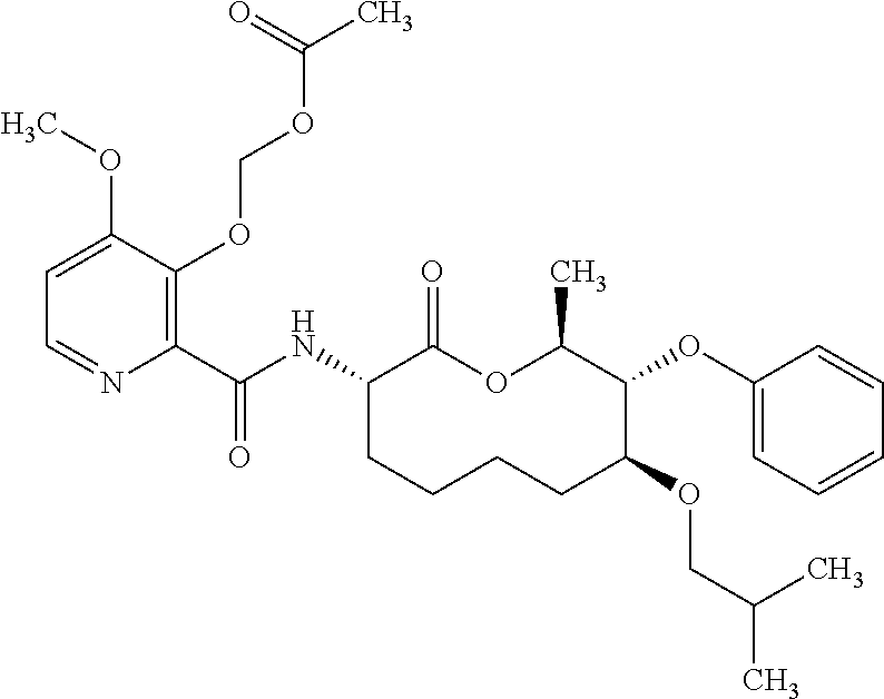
C1(C(NC2C(=O)OC(C)C(OC3=CC=CC=C3)C(OCC(C)C)CCCC2)=O)=C(OCOC(C)=O)C(OC)=CC=N1
